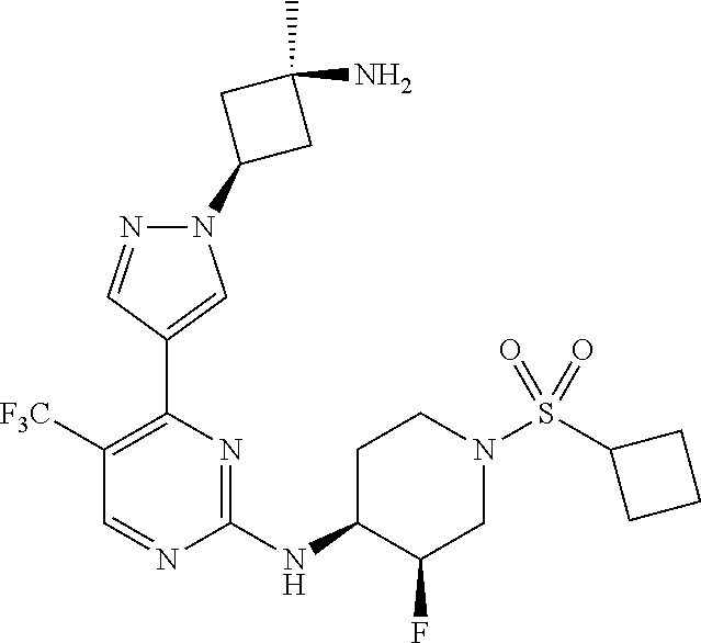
N1(C2CC(N)(C)C2)N=CC(C2=C([F3C])C=NC(NC3CCN(S(C4CCC4)(=O)=O)CC3F)=N2)=C1
